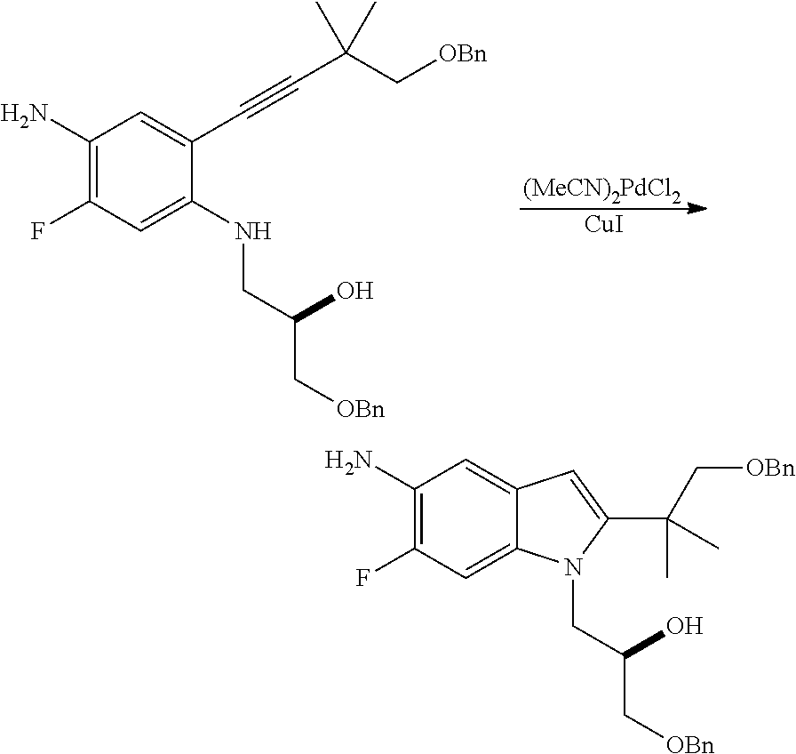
C1(N)=C(F)C=C(NCC(C[OBn])O)C(C#CC(C[OBn])(C)C)=C1.[(MeCN)2PdCl2].[CuI].C1(N)=C(F)C=C2C(=C1)C=C(C(C)(C[OBn])C)N2CC(C[OBn])O
